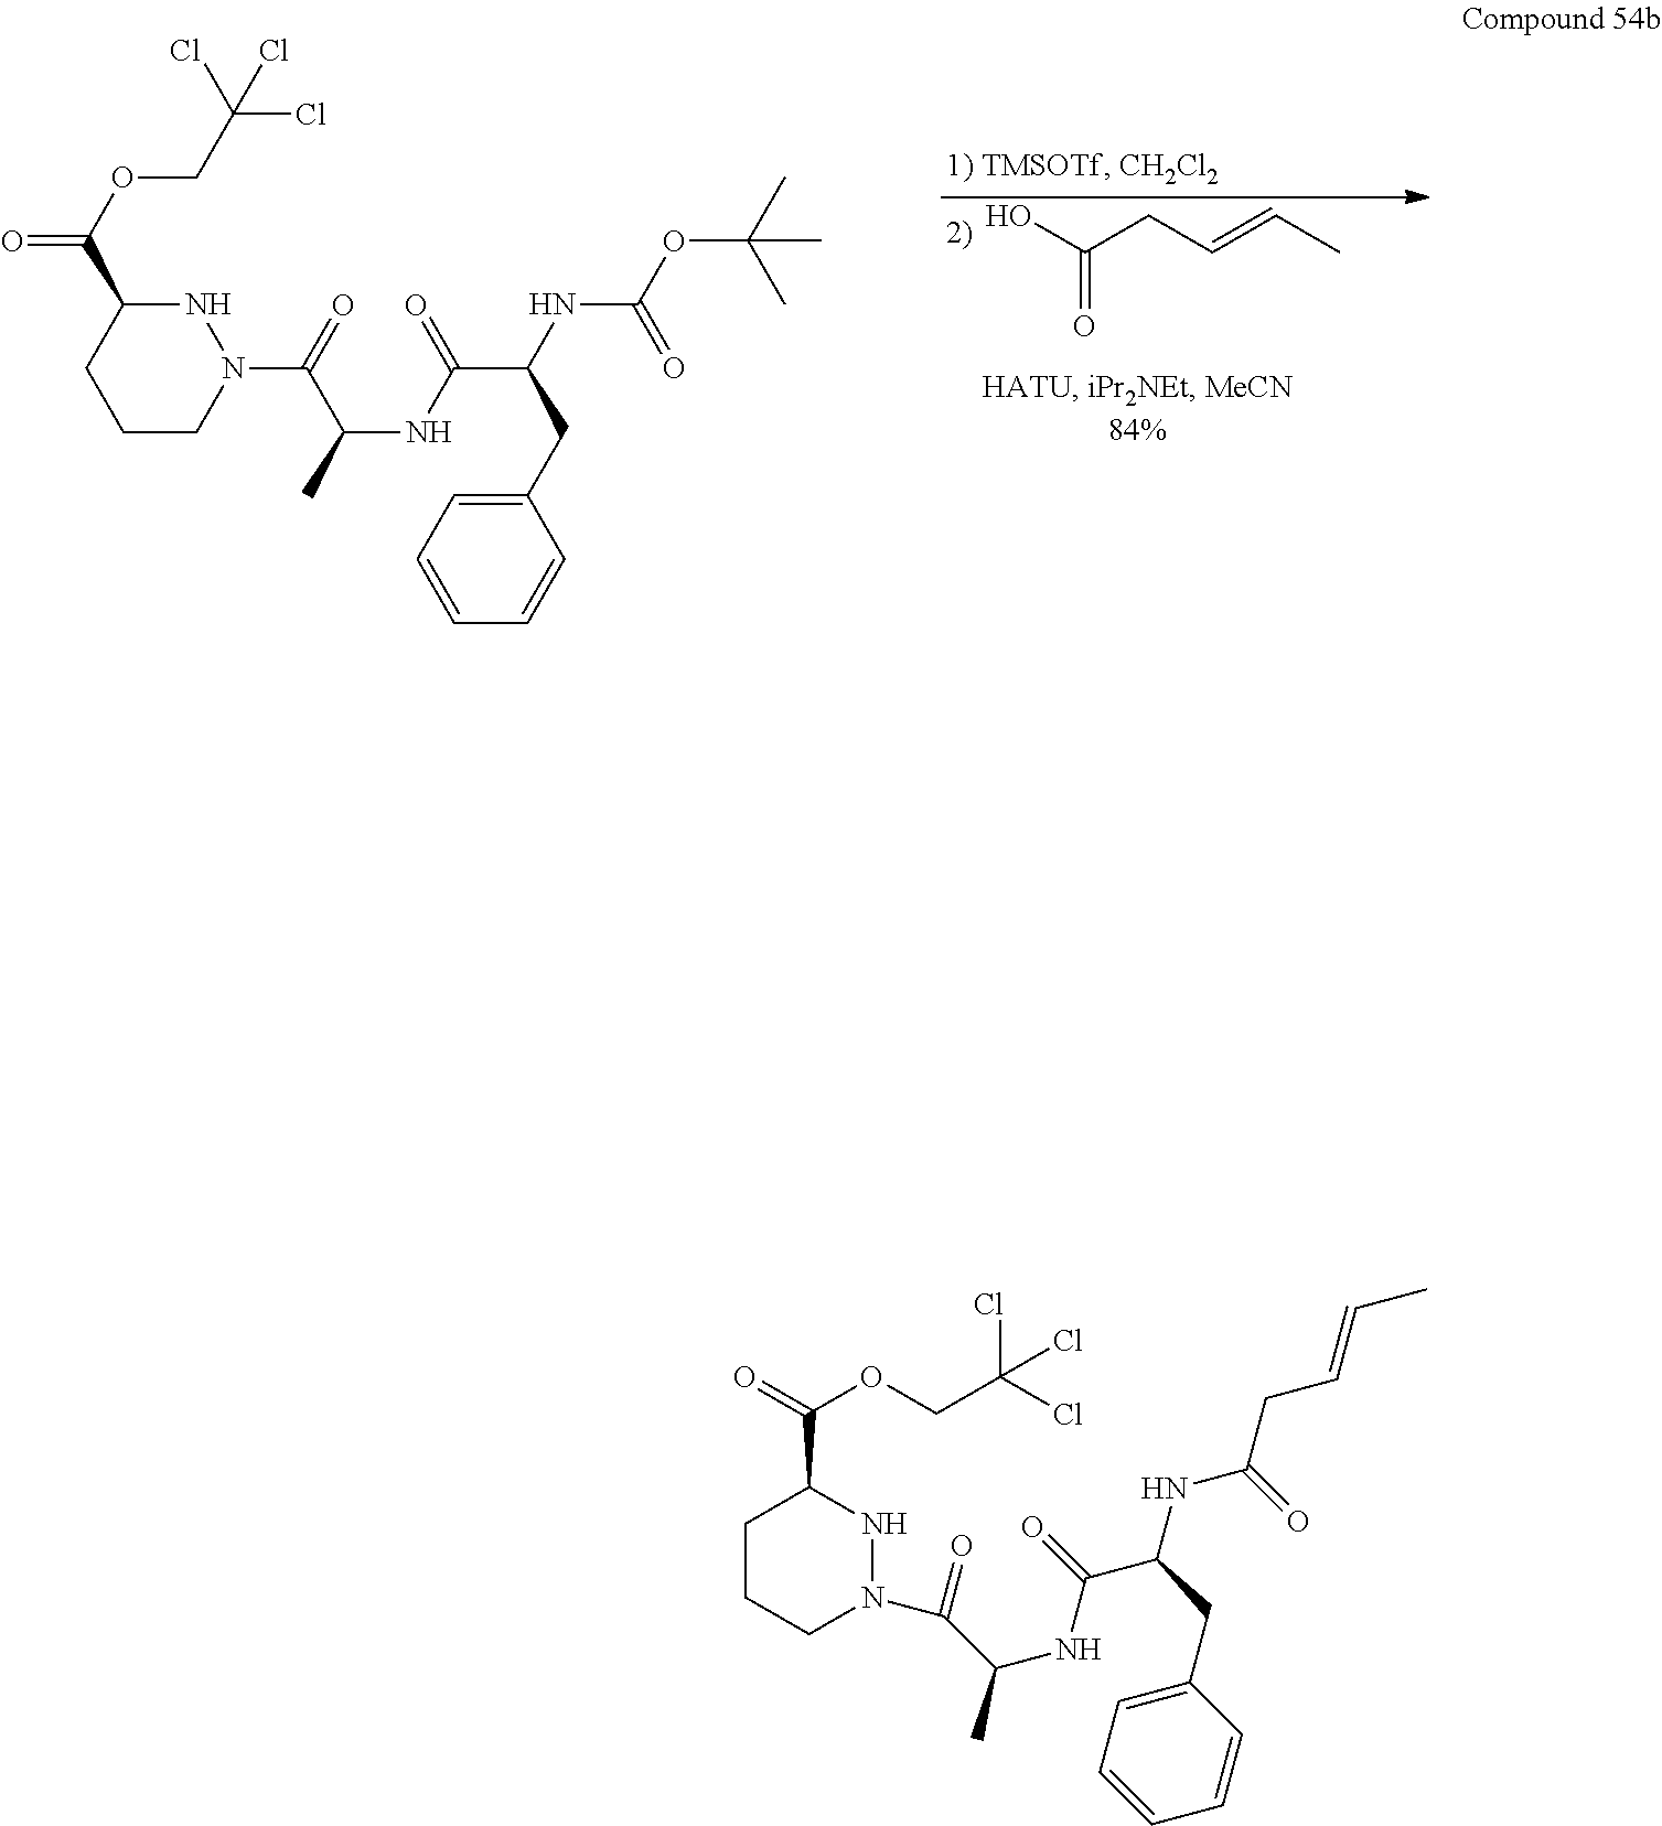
O=C(O)CC=CC.N1C(C(=O)OCC(Cl)(Cl)Cl)CCCN1C(C(NC(C(NC(=O)OC(C)(C)C)CC1=CC=CC=C1)=O)C)=O.C1CCN(C(C(NC(=O)C(NC(=O)CC=CC)CC2=CC=CC=C2)C)=O)NC1C(=O)OCC(Cl)(Cl)Cl
